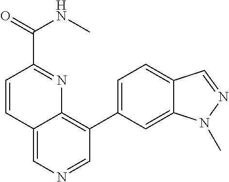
C1=CC2=CN=CC(C3=CC=C4C(=C3)N(C)N=C4)=C2N=C1C(NC)=O
